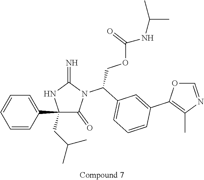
C1=CC=CC(C2(CC(C)C)C(=O)N(C(C3=CC=CC(C4=C(C)N=CO4)=C3)COC(NC(C)C)=O)C(=N)N2)=C1
